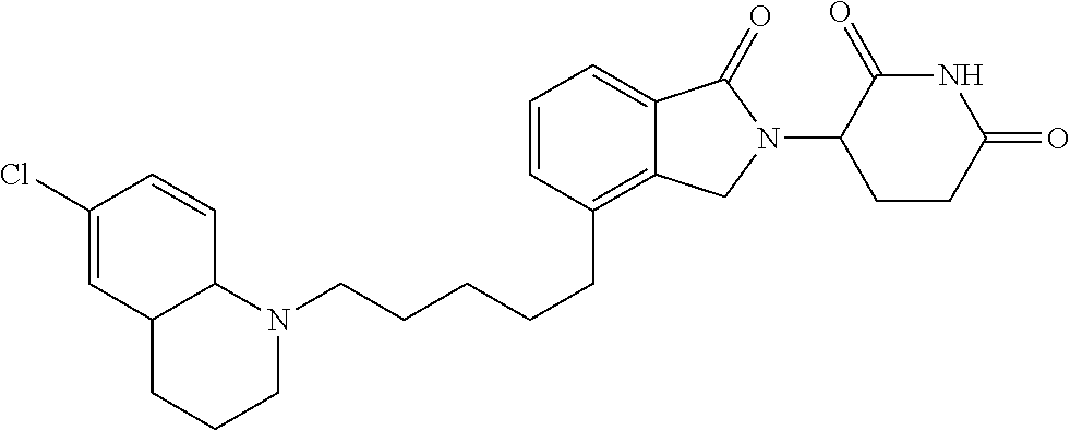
N1(CCCCCC2=C3C(=CC=C2)C(=O)N(C2C(=O)NC(=O)CC2)C3)C2C(C=C(Cl)C=C2)CCC1
